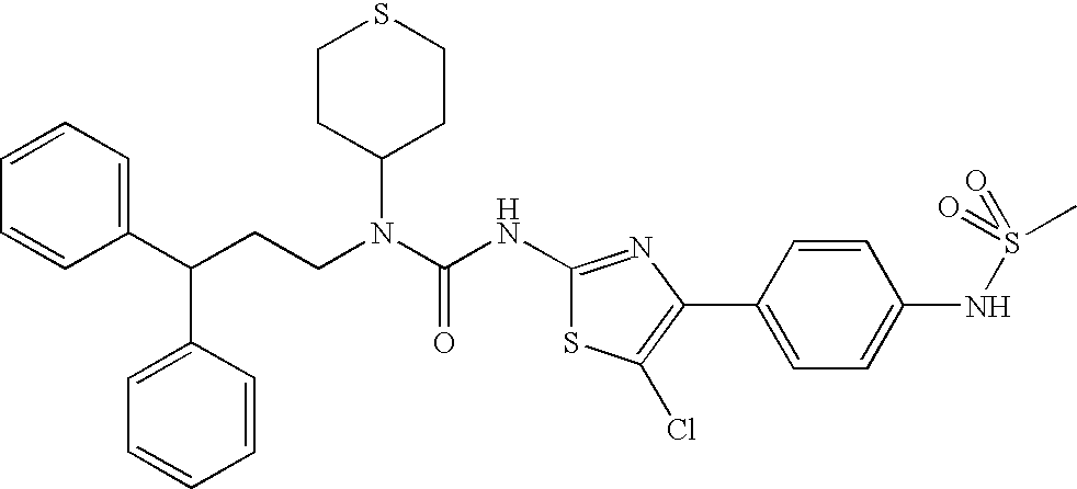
C1(C(CCN(C(NC2=NC(C3=CC=C(NS(=O)(C)=O)C=C3)=C(Cl)S2)=O)C2CCSCC2)C2=CC=CC=C2)=CC=CC=C1
